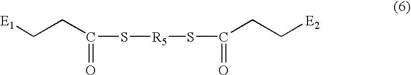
[E1]CCC(=O)S[R5]SC(=O)CC[E2]
